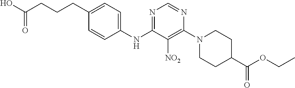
N1=C(NC2=CC=C(CCCC(O)=O)C=C2)C([NO2])=C(N2CCC(C(OCC)=O)CC2)N=C1
